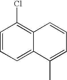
C12=C(Cl)C=CC=C1C(C)=CC=C2
